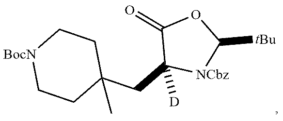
[NBoc]1CCC(CC2([D])[NCbz]C([tBu])OC2=O)(C)CC1
